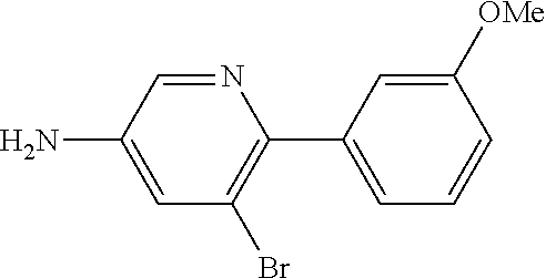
N1=CC(N)=CC(Br)=C1C1=CC=CC([OMe])=C1
